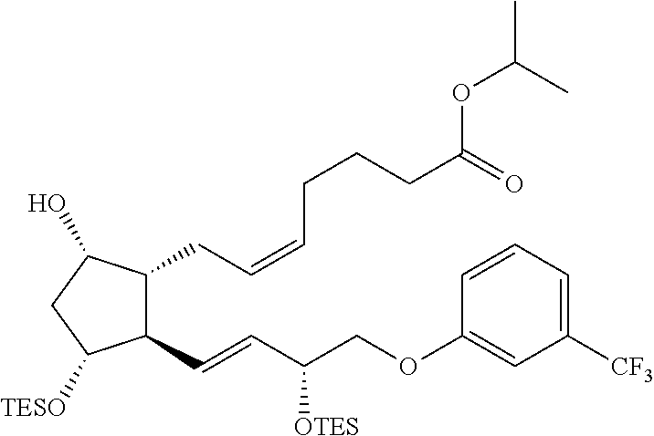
C1(C=CC(COC2=CC([CF3])=CC=C2)[OTES])C(CC=CCCCC(OC(C)C)=O)C(O)CC1[TESO]
